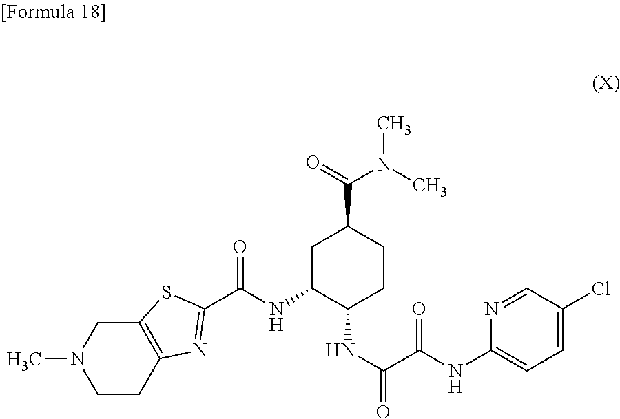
C1=C(Cl)C=NC(NC(C(NC2CCC(C(N(C)C)=O)CC2NC(C2=NC3=C(CN(C)CC3)S2)=O)=O)=O)=C1
